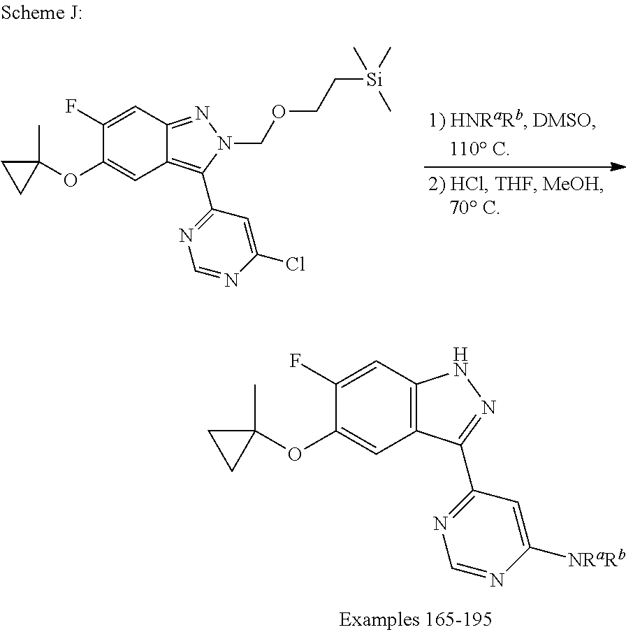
C12=C(C=C(F)C(OC3(C)CC3)=C1)NN=C2C1=NC=NC([NRaRb])=C1.C12=C(C3=NC=NC(Cl)=C3)N(COCC[Si](C)(C)C)N=C1C=C(F)C(OC1(C)CC1)=C2
